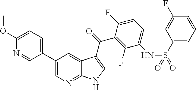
C1(C2=CN=C3C(=C2)C(C(=O)C2=C(F)C(NS(=O)(C4=CC=CC(F)=C4)=O)=CC=C2F)=CN3)=CC=C(OC)N=C1
